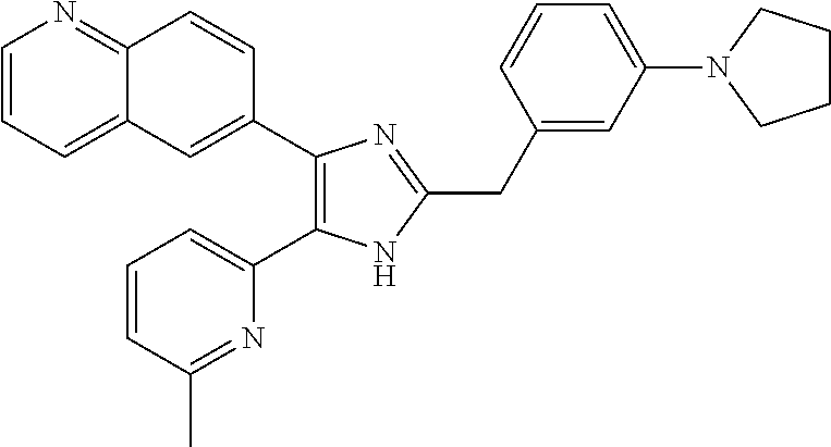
C1=CC=C2C(=N1)C=CC(C1=C(C3=CC=CC(C)=N3)NC(CC3=CC(N4CCCC4)=CC=C3)=N1)=C2
